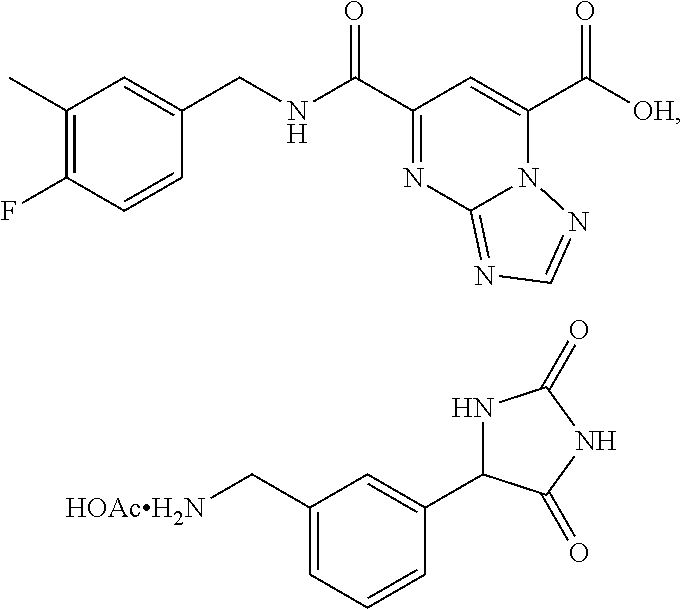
C1(C)=C(F)C=CC(CNC(C2=NC3=NC=NN3C(C([OH])=O)=C2)=O)=C1.C1(C[HOAcH2N])=CC=CC(C2NC(=O)NC2=O)=C1
